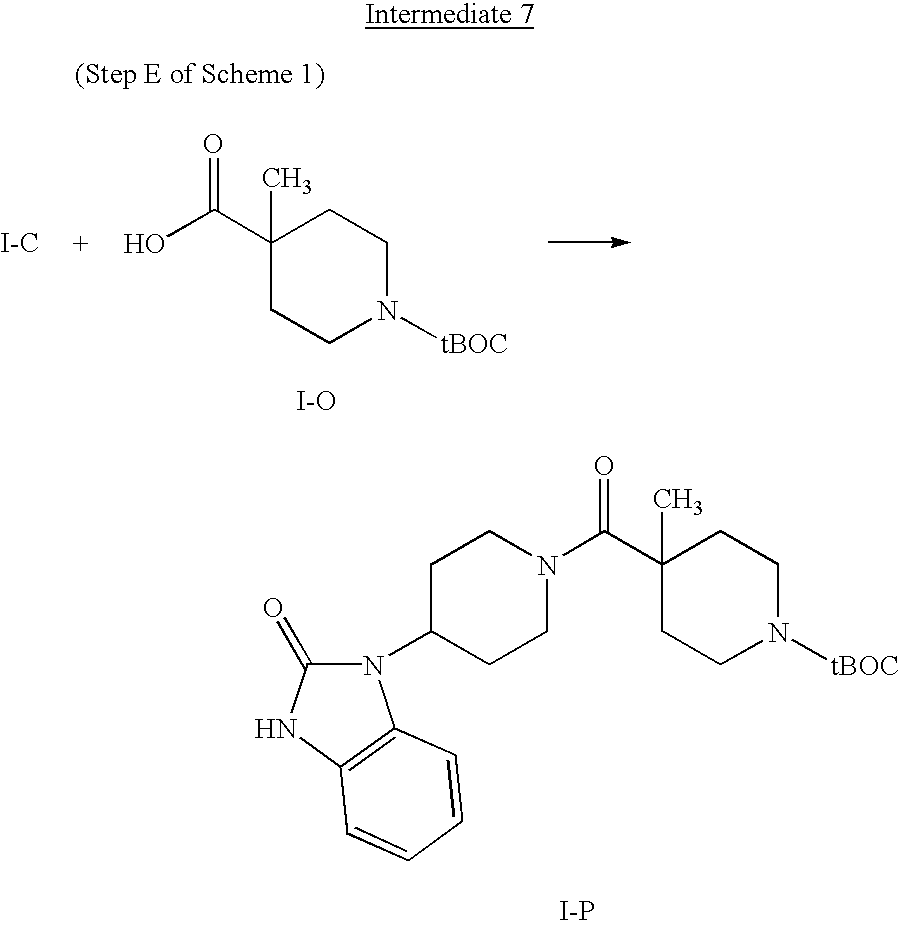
C1(C(N2CCC(N3C(=O)NC4=C3C=CC=C4)CC2)=O)(C)CCN([tBOC])CC1.[I-P].[I-C].C1(C(O)=O)(C)CCN([tBOC])CC1.[I-O]
